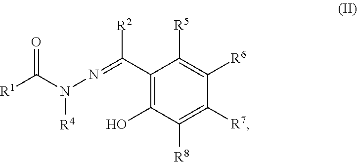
[R1]C(N(N=C([R2])C1=C(O)C([R8])=C([R7])C([R6])=C1[R5])[R4])=O
